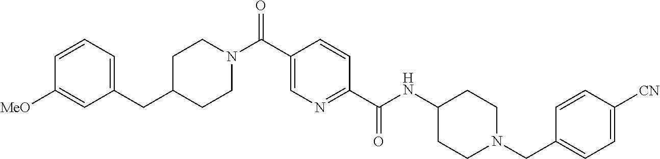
C1(CC2=CC=CC([MeO])=C2)CCN(C(C2=CN=C(C(NC3CCN(CC4=CC=C([CN])C=C4)CC3)=O)C=C2)=O)CC1
